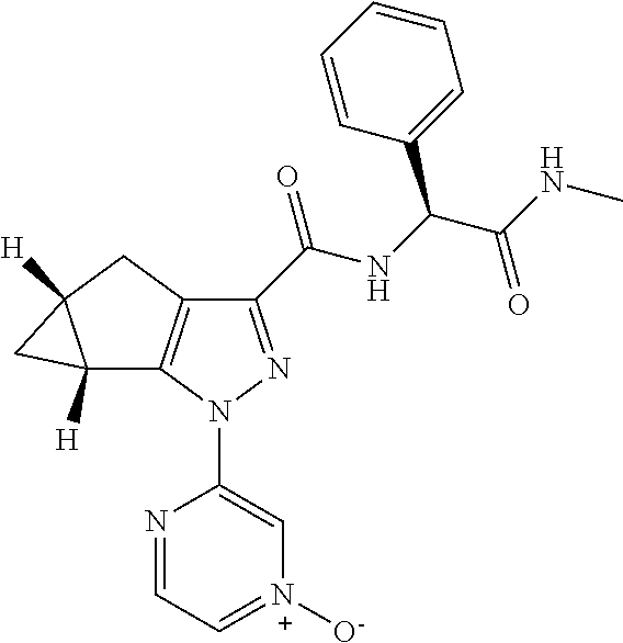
C1(C(NC(C(=O)NC)C2=CC=CC=C2)=O)=NN(C2=C[N+]([O-])=CC=N2)C2=C1CC1([H])C2([H])C1
